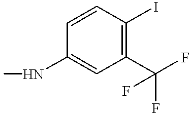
C1(C(F)(F)F)=C(I)C=CC(NC)=C1
